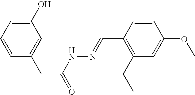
C1(O)=CC=CC(CC(=O)NN=CC2=C(CC)C=C(OC)C=C2)=C1
